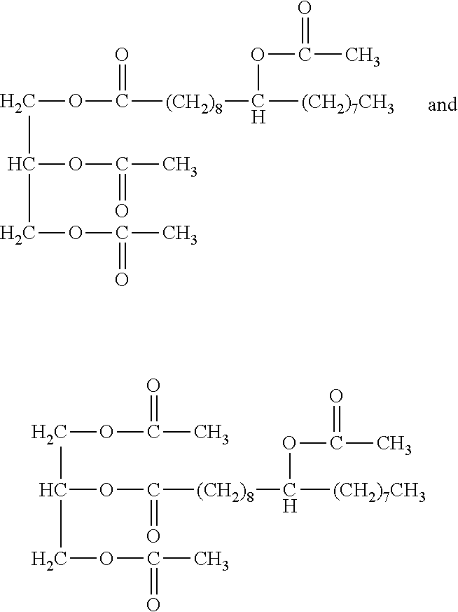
C(C(COC(=O)C)OC(=O)C)OC(=O)[(CH2)8]C(OC(C)=O)[(CH2)7CH3].C(OC(=O)[(CH2)8]C(OC(C)=O)[(CH2)7CH3])(COC(=O)C)COC(C)=O
